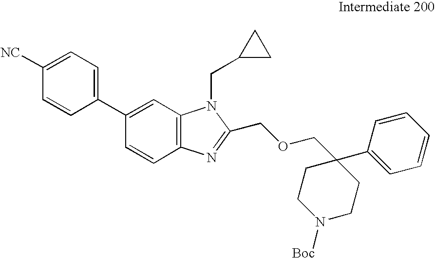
C12=C(C=C(C3=CC=C([NC])C=C3)C=C1)N(CC1CC1)C(COCC1(C3=CC=CC=C3)CCN([Boc])CC1)=N2
